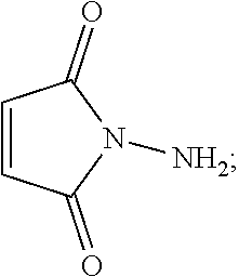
C1=CC(=O)N([NH2])C1=O
